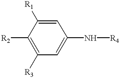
C1([R2])=C([R3])C=C(N[R4])C=C1[R1]
